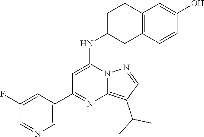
C1(C(C)C)=C2N(N=C1)C(NC1CC3=C(C=C(O)C=C3)CC1)=CC(C1=CN=CC(F)=C1)=N2
